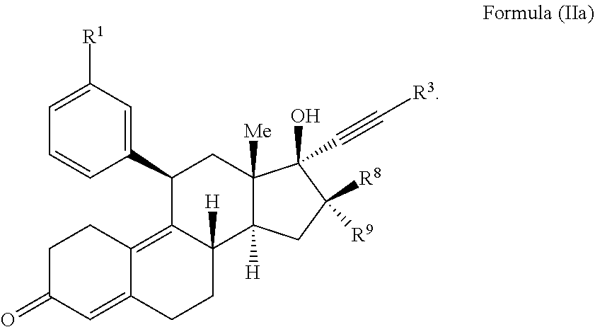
C1=CC(C2C3=C4C(=CC(=O)CC4)CCC3([H])C3([H])C([Me])(C2)C(O)(C#C[R3])C([R8])([R9])C3)=CC([R1])=C1
